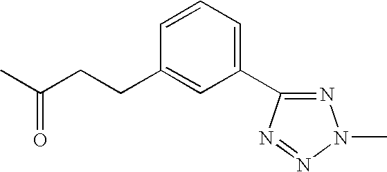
CC(CCC1=CC(C2=NN(C)N=N2)=CC=C1)=O
